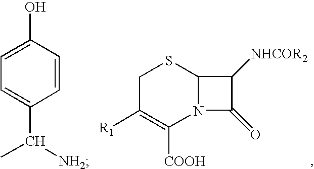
C1C([R1])=C([COOH])N2C(S1)C([NHCOR2])C2=O.C1=CC(O)=CC=C1C([NH2])C
